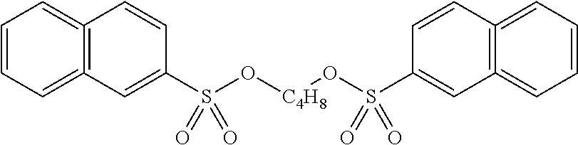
C12=C(=CC=CC=1)C=C(S(O[C4H8]OS(C1=CC3=C(=CC=CC=3)C=C1)(=O)=O)(=O)=O)C=C2
